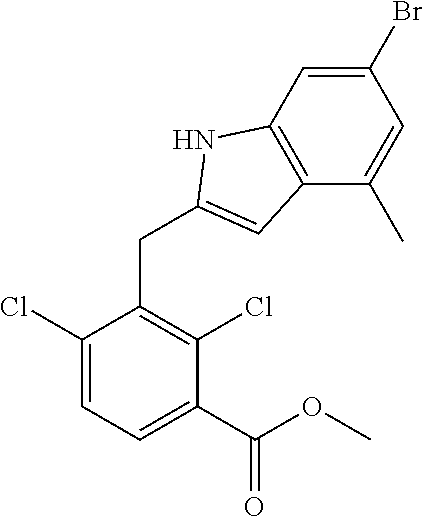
C1(Cl)=CC=C(C(OC)=O)C(Cl)=C1CC1=CC2=C(C=C(Br)C=C2C)N1
